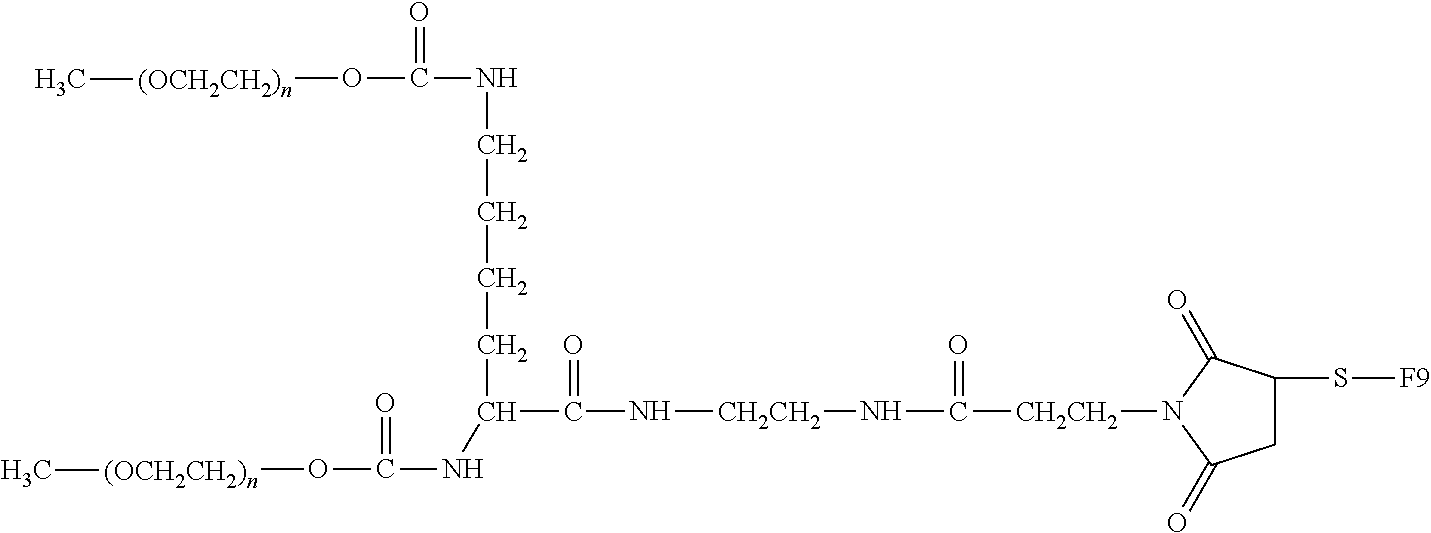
N([CH2CH2]NC([CH2CH2]N1C(=O)C(S[F9])CC1=O)=O)C(=O)C(NC(O[(OCH2CH2)n]C)=O)CCCCNC(O[(OCH2CH2)n]C)=O
